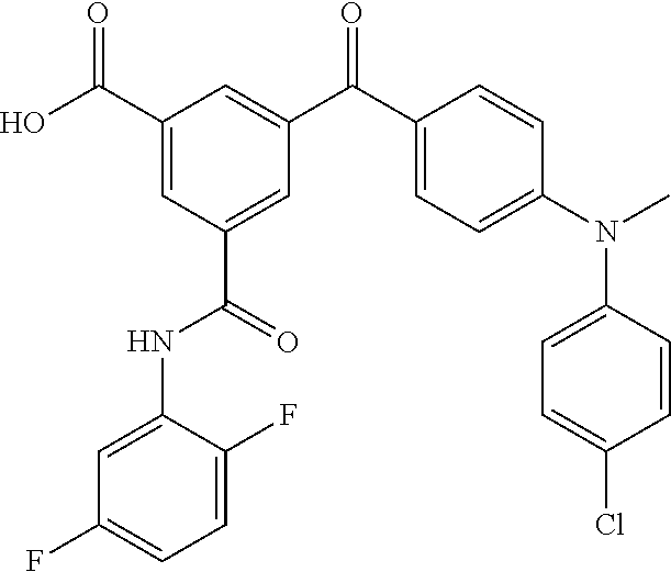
O=C(C1=CC(C(=O)NC2=CC(F)=CC=C2F)=CC(C(C2=CC=C(N(C)C3=CC=C(Cl)C=C3)C=C2)=O)=C1)O
